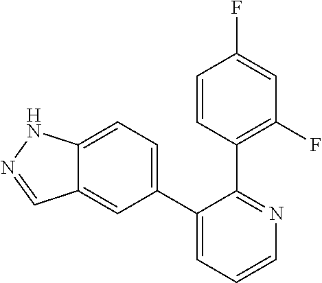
C12=CC=C(C3=CC=CN=C3C3=C(F)C=C(F)C=C3)C=C1C=NN2
